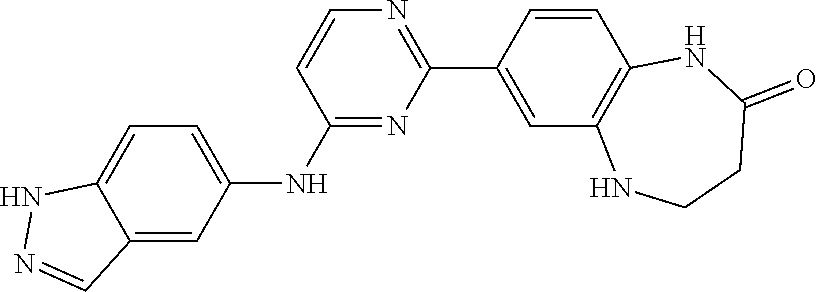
C1(C2=CC3=C(C=C2)NC(=O)CCN3)=NC=CC(NC2=CC=C3NN=CC3=C2)=N1
